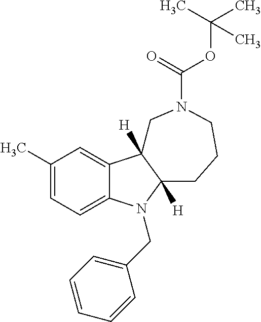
C1(C)=CC=C2C(=C1)C1([H])C([H])(N2CC2=CC=CC=C2)CCCN(C(OC(C)(C)C)=O)C1
